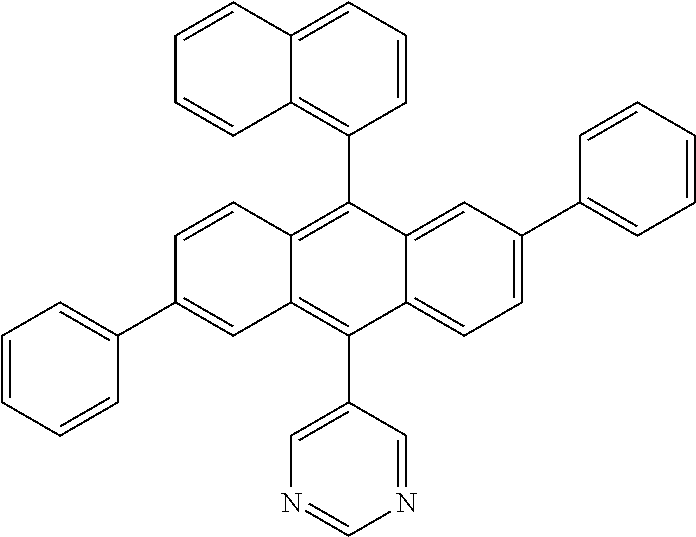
C1(C2=C3C(=C(C4=CN=CN=C4)C4=CC=C(C5=CC=CC=C5)C=C24)C=C(C2=CC=CC=C2)C=C3)=C2C(=CC=C1)C=CC=C2
